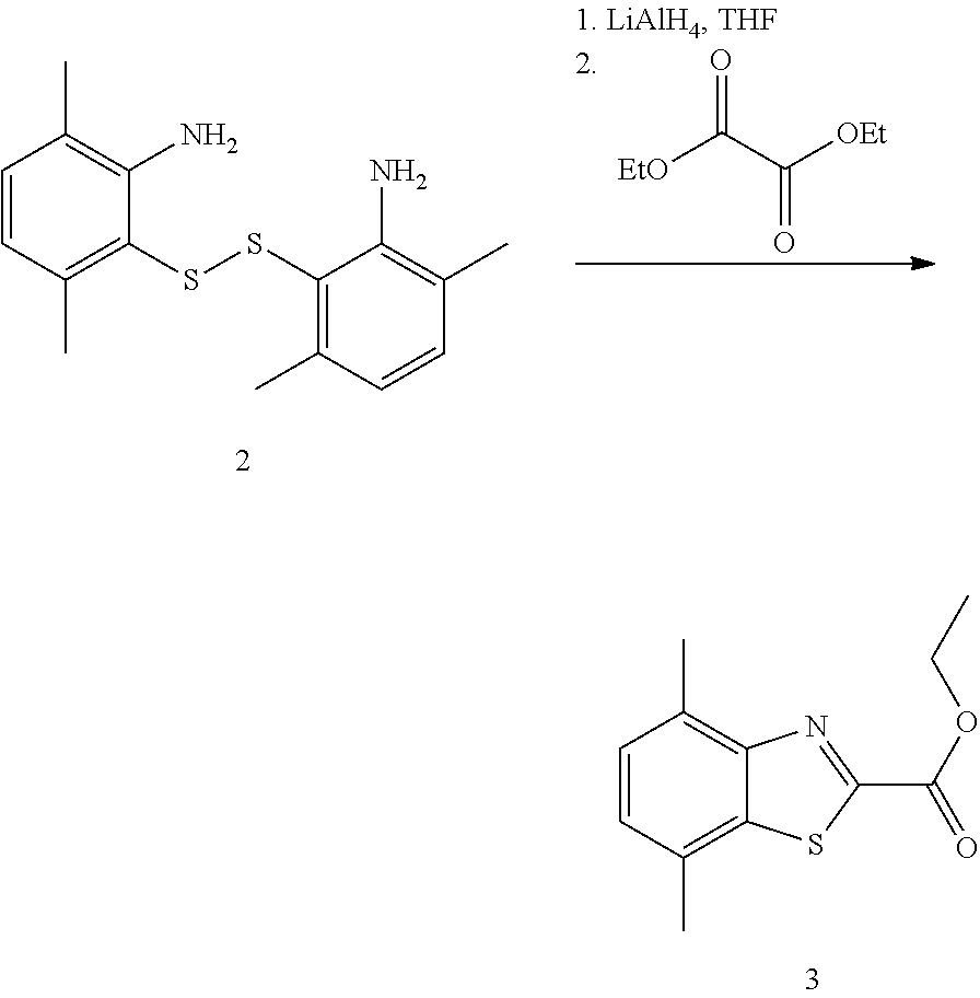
C1=CC(C)=C(SSC2=C(C)C=CC(C)=C2N)C(N)=C1C.[EtO]C(C([OEt])=O)=O.C1=CC(C)=C2C(=C1C)N=C(C(OCC)=O)S2
